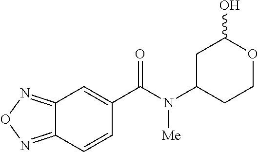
C1C(N([Me])C(=O)C2=CC3=NON=C3C=C2)CCOC1O
